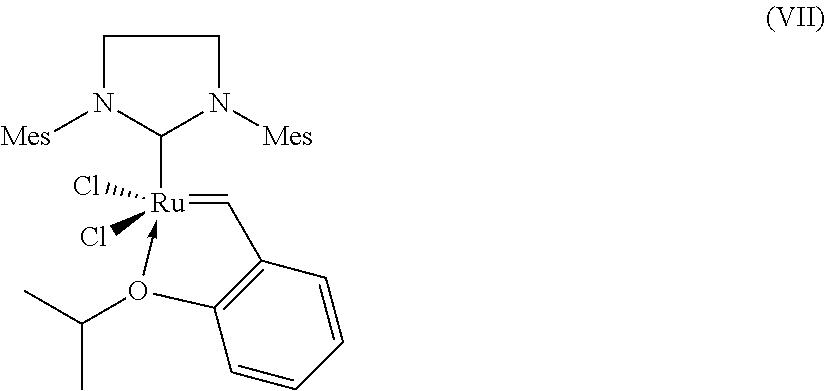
[Mes]N1C([Ru]2(Cl)(Cl)-O(C(C)C)C3=C(C=2)C=CC=C3)N([Mes])CC1
